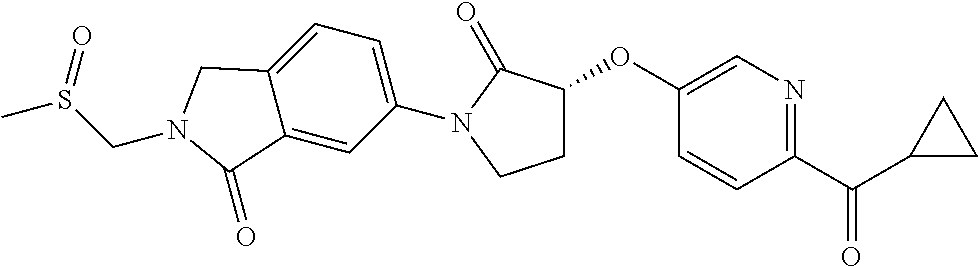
C1(OC2CCN(C3=CC=C4C(=C3)C(=O)N(CS(C)=O)C4)C2=O)=CN=C(C(C2CC2)=O)C=C1
